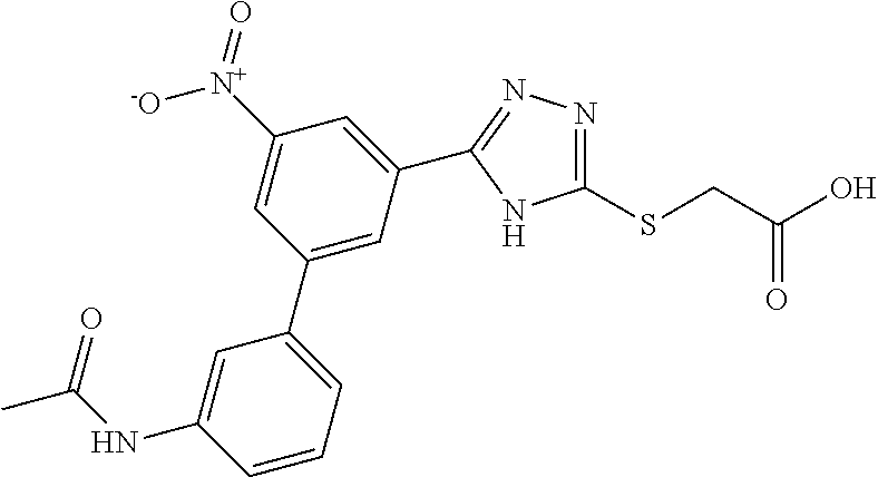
C1(SCC(O)=O)=NN=C(C2=CC([N+](=O)[-O])=CC(C3=CC=CC(NC(C)=O)=C3)=C2)N1
